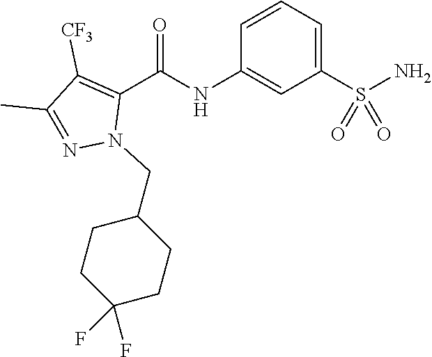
O=C(NC1=CC(S(N)(=O)=O)=CC=C1)C1=C([CF3])C(C)=NN1CC1CCC(F)(F)CC1
